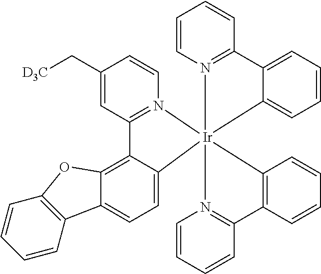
C12=C3C(=CC=C1C1=C(O2)C=CC=C1)[Ir]12(N4=C3C=C(C[D3C])C=C4)(N3=C(C=CC=C3)C3=CC=CC=C13)N1=C(C=CC=C1)C1=C2C=CC=C1
